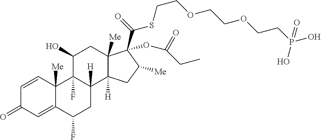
C1=CC2([Me])C(=CC1=O)C(F)CC1([H])C2(F)C(O)CC2([Me])C1([H])CC([Me])C2(C(=O)SCCOCCOCCP(O)(=O)O)OC(=O)CC
